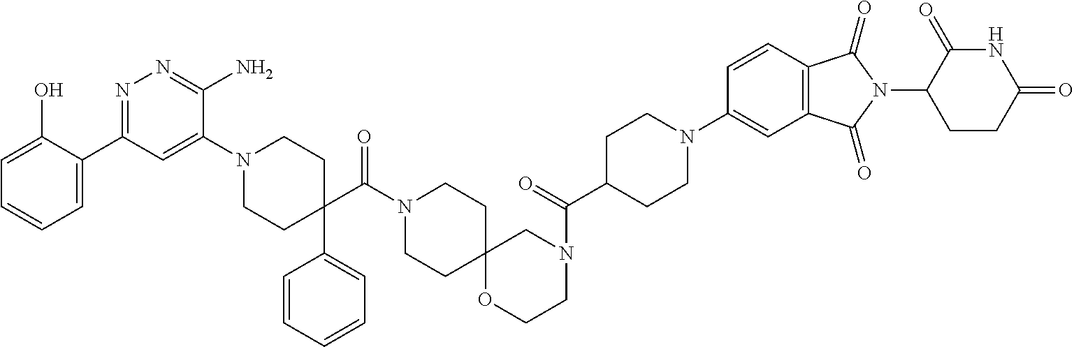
C1=CC=C(C2=NN=C(N)C(N3CCC(C4=CC=CC=C4)(C(N4CCC5(CC4)OCCN(C(C4CCN(C6=CC7=C(C=C6)C(=O)N(C6CCC(=O)NC6=O)C7=O)CC4)=O)C5)=O)CC3)=C2)C(O)=C1
